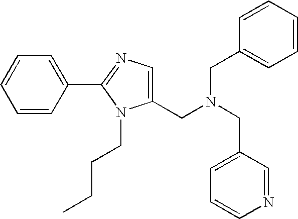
C1=CC(C2=NC=C(CN(CC3=CC=CC=C3)CC3=CC=CN=C3)N2CCCC)=CC=C1
